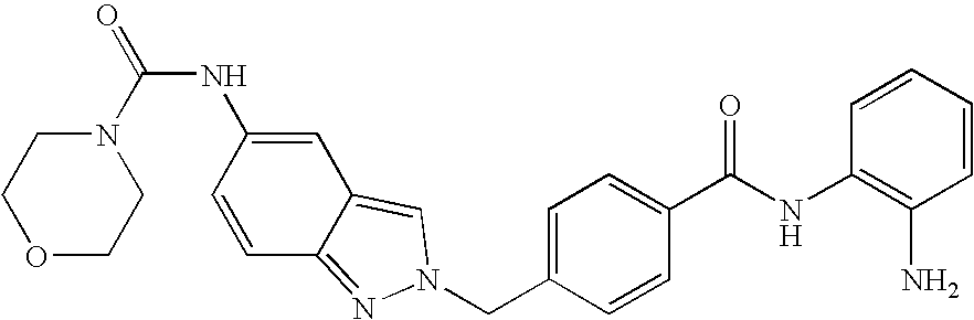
C1OCCN(C(NC2=CC3=CN(CC4=CC=C(C(NC5=C(N)C=CC=C5)=O)C=C4)N=C3C=C2)=O)C1
